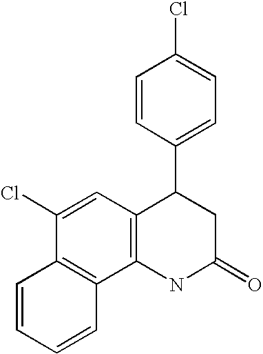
C1=CC(C2C3=C(NC(=O)C2)C2=C(C(Cl)=C3)C=CC=C2)=CC=C1Cl
